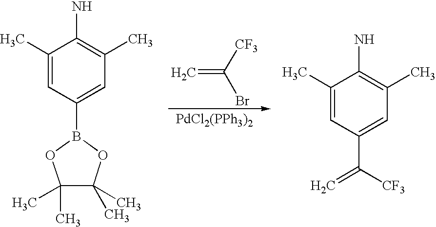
[PdCl2(PPh3)2].C=C([CF3])Br.C1(C)=CC(C([CF3])=C)=CC(C)=C1N.C1(C)=CC(B2OC(C)(C)C(C)(C)O2)=CC(C)=C1N
